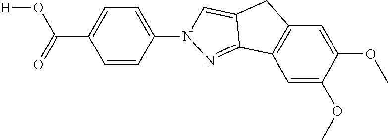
C1=C(OC)C(OC)=CC2=C1C1=NN(C3=CC=C(C(=O)O[H])C=C3)C=C1C2
